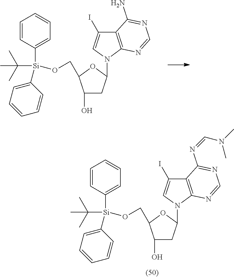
C1(O)CC(N2C3=C(C(I)=C2)C(N)=NC=N3)OC1CO[Si](C1=CC=CC=C1)(C1=CC=CC=C1)C(C)(C)C.C1(O)CC(N2C3=C(C(I)=C2)C(N=CN(C)C)=NC=N3)OC1CO[Si](C1=CC=CC=C1)(C1=CC=CC=C1)C(C)(C)C
